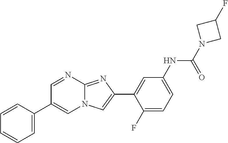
C1=NC2=NC(C3=CC(NC(N4CC(F)C4)=O)=CC=C3F)=CN2C=C1C1=CC=CC=C1
